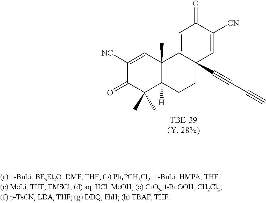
[TBE-39(Y. 28%)].C1([NC])=CC2(C)C([H])(C(C)(C)C1=O)CCC1(C#CC#C)C2=CC(=O)C([CN])=C1
